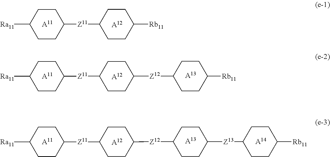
[A11].[A12].[Ra11]C1CCC([Z11]C2CCC([Rb11])CC2)CC1.[A11].[A12].[Ra11]C1CCC([Z11]C2CCC([Z12]C3CCC([Rb11])CC3)CC2)CC1.[A13].[A14].[A11].[A12].C1CC([Rb11])CCC1[Z13]C1CCC([Z12]C2CCC([Z11]C3CCC([Ra11])CC3)CC2)CC1.[A13]
